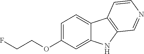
O(C1=CC=C2C(=C1)NC1=C2C=CN=C1)CCF
